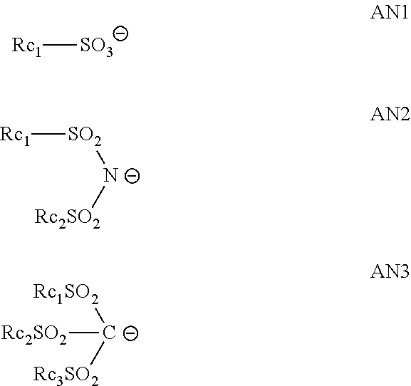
[Rc1][SO3].[Rc1][SO2][N-][Rc2SO2].[Rc1SO2][C-]([Rc3SO2])[Rc2SO2]
